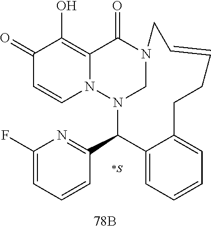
C1(=O)C=CN2C(=C1O)C(=O)N1CN2C(C2=NC(F)=CC=C2)C2=CC=CC=C2CCC=CC1.[*S]
